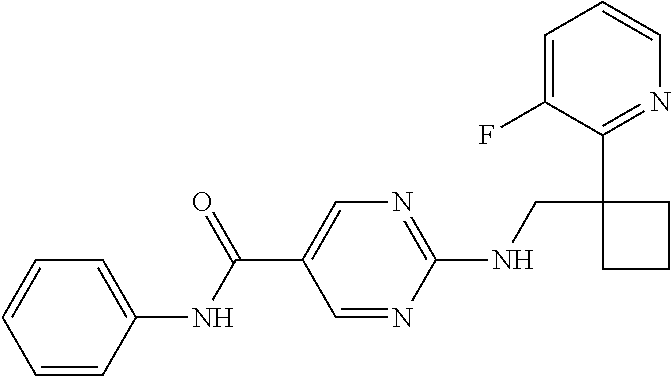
C(C1=CN=C(NCC2(C3=NC=CC=C3F)CCC2)N=C1)(=O)NC1=CC=CC=C1
